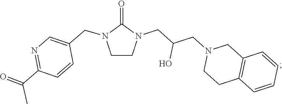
C12=C(C=CC=C1)CCN(CC(CN1C(=O)N(CC3=CN=C(C(=O)C)C=C3)CC1)O)C2
